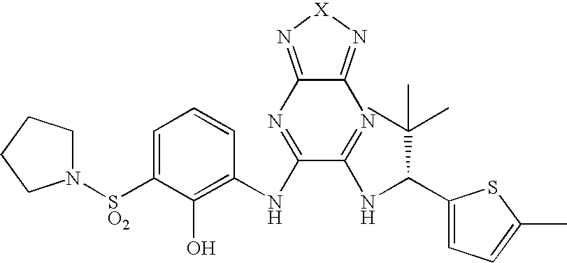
C1=C([SO2]N2CCCC2)C(O)=C(NC2=NC3=N[X]N=C3N=C2NC(C2=CC=C(C)S2)C(C)(C)C)C=C1
